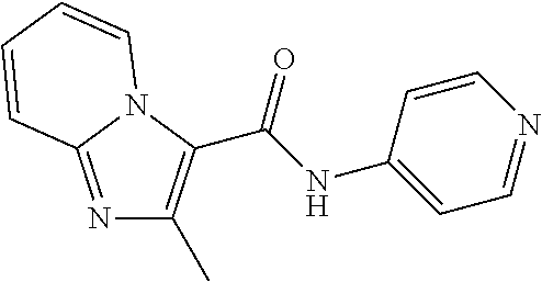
N1=C2N(C(C(NC3=CC=NC=C3)=O)=C1C)C=CC=C2
